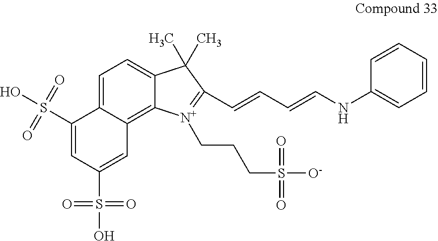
C1=C2C(=C3C(=C1)C(C)(C)C(C=CC=CNC1=CC=CC=C1)=[N+]3CCCS(=O)(=O)[O-])C=C(S(=O)(=O)O)C=C2S(=O)(=O)O
